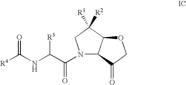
[R4]C(NC(C(N1C2C(C([R1])([R2])C1)OCC2=O)=O)[R3])=O
